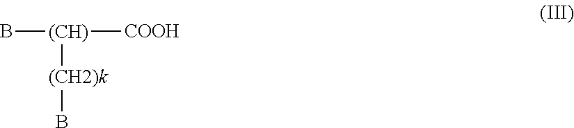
B[(CH)]([COOH])[(CH2)k]B
